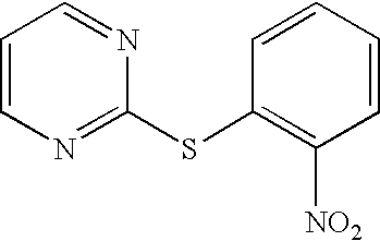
C1=CN=C(SC2=C([NO2])C=CC=C2)N=C1
